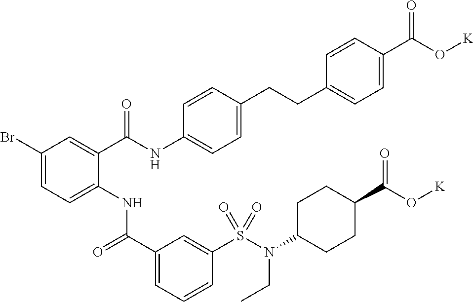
C1(Br)=CC=C(NC(C2=CC=CC(S(N(C3CCC(C(O[K])=O)CC3)CC)(=O)=O)=C2)=O)C(C(NC2=CC=C(CCC3=CC=C(C(O[K])=O)C=C3)C=C2)=O)=C1
